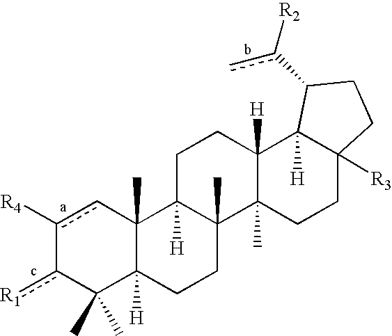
c1([R4])cC2(C)C([H])(C(C)(C)c-1[R1])CCC1(C)C2([H])CCC2([H])C1(C)CCC1([R3])C2([H])C(c([R2])c)CC1
